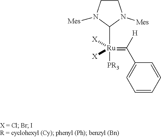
C1=CC=CC(C(=[Ru]([PR3])(C2N([Mes])CCN2[Mes])([X])[X])[H])=C1
